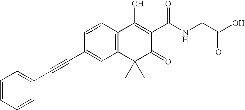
C12=C(C=CC(C#CC3=CC=CC=C3)=C1)C(O)=C(C(=O)NCC(O)=O)C(=O)C2(C)C
